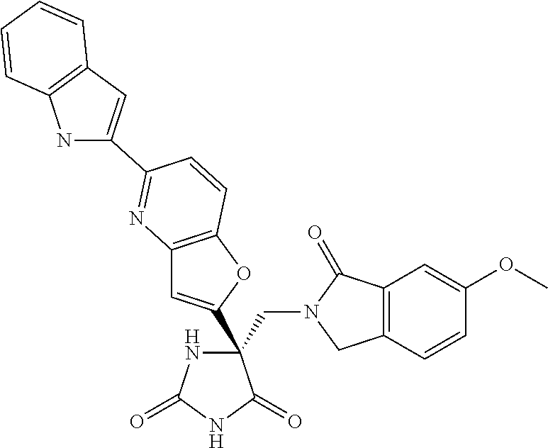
C12=C(OC(C3(CN4CC5=C(C4=O)C=C(OC)C=C5)NC(=O)NC3=O)=C1)C=CC(C1=CC3=C(N1)C=CC=C3)=N2
